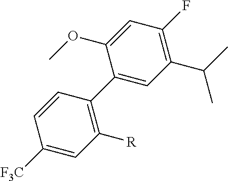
C1(C2=C([R])C=C([F3C])C=C2)=CC(C(C)C)=C(F)C=C1OC
